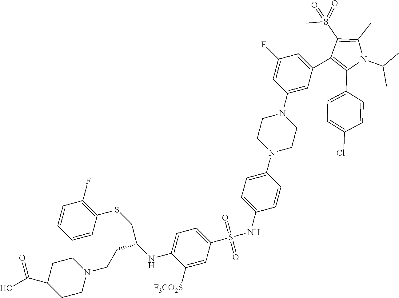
C1([F3CO2S])=CC(S(NC2=CC=C(N3CCN(C4=CC(C5=C(C6=CC=C(Cl)C=C6)N(C(C)C)C(C)=C5S(=O)(C)=O)=CC(F)=C4)CC3)C=C2)(=O)=O)=CC=C1NC(CCN1CCC(C(O)=O)CC1)CSC1=C(F)C=CC=C1
